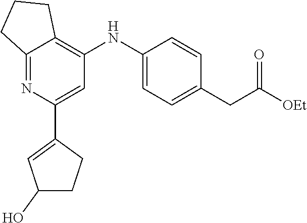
C1(NC2=C3C(=NC(C4=CC(O)CC4)=C2)CCC3)=CC=C(CC(=O)[OEt])C=C1
